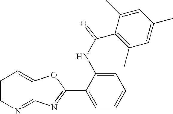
C12=NC=CC=C1OC(C1=CC=CC=C1NC(C1=C(C)C=C(C)C=C1C)=O)=N2
